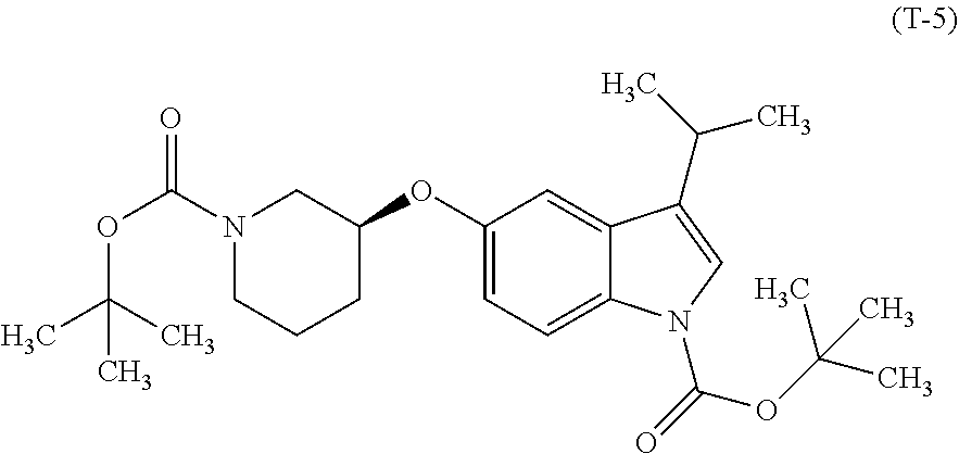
C1(OC2CN(C(OC(C)(C)C)=O)CCC2)=CC=C2C(=C1)C(C(C)C)=CN2C(=O)OC(C)(C)C
